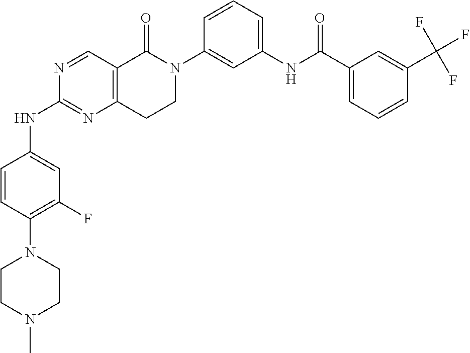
N1=CC2=C(N=C1NC1=CC(F)=C(N3CCN(C)CC3)C=C1)CCN(C1=CC(NC(C3=CC=CC(C(F)(F)F)=C3)=O)=CC=C1)C2=O
